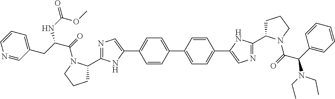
C1=CC(C2=CC=C(C3=CN=C(C4CCCN4C(C(C4=CC=CC=C4)N(CC)CC)=O)N3)C=C2)=CC=C1C1=CN=C(C2CCCN2C(C(CC2=CC=CN=C2)NC(=O)OC)=O)N1
